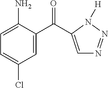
C1=C(C(=O)C2=CN=NN2[H])C(N)=CC=C1Cl
